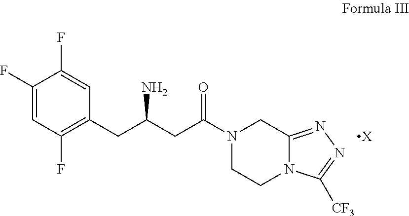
C1(F)=CC(F)=C(CC(CC(N2CCN3C(=NN=C3[CF3])C2)=O)N)C=C1F.[X]
